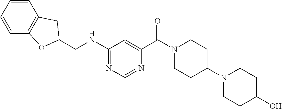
C(NC1=NC=NC(C(N2CCC(N3CCC(O)CC3)CC2)=O)=C1C)C1OC2=C(C=CC=C2)C1
